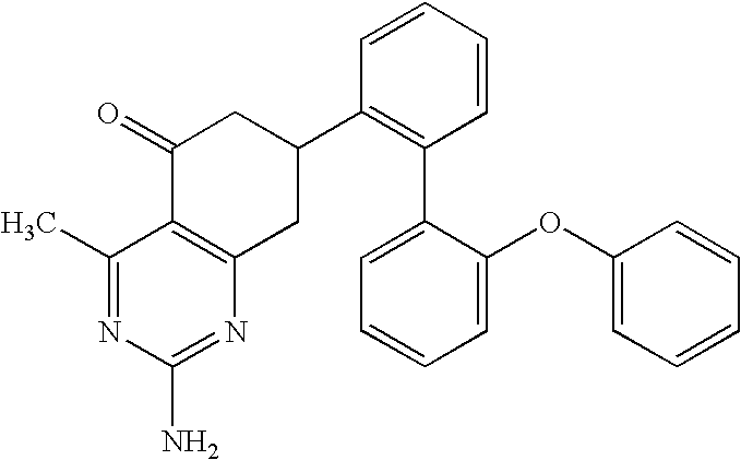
C1(C)=NC(N)=NC2=C1C(=O)CC(C1=C(C3=CC=CC=C3OC3=CC=CC=C3)C=CC=C1)C2
